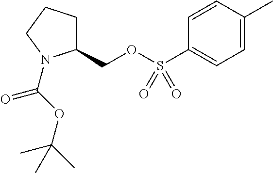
C1(COS(C2=CC=C(C)C=C2)(=O)=O)CCCN1C(=O)OC(C)(C)C
